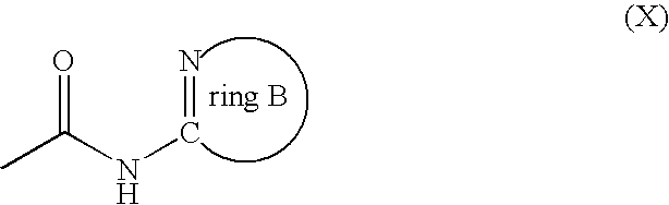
N=CNC(C)=O
